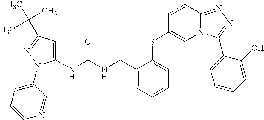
C1=C(NC(=O)NCC2=CC=CC=C2SC2=CN3C(=NN=C3C3=CC=CC=C3O)C=C2)N(C2=CC=CN=C2)N=C1C(C)(C)C
